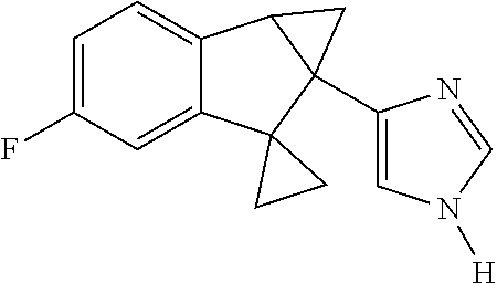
C1=C2C(=CC=C1F)C1C(C3=CN([H])C=N3)(C23CC3)C1
